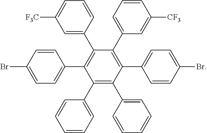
C1=CC(Br)=CC=C1C1=C(C2=CC([F3C])=CC=C2)C(C2=CC=CC([CF3])=C2)=C(C2=CC=C(Br)C=C2)C(C2=CC=CC=C2)=C1C1=CC=CC=C1
